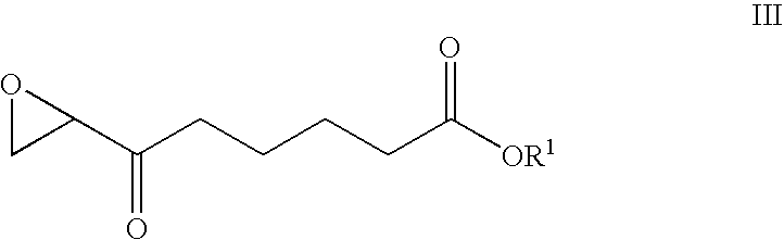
C1(C(CCCCC([OR1])=O)=O)OC1
